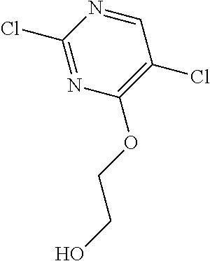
C1(OCCO)=C(Cl)C=NC(Cl)=N1
